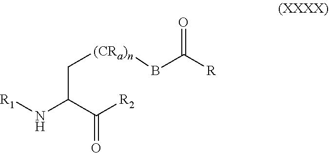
C([(CRa)n]BC([R])=O)C(C([R2])=O)N[R1]
